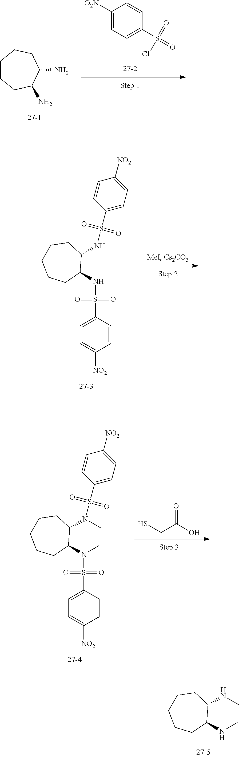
N(C1C(NC)CCCCC1)C.SCC(O)=O.N(C1C(N(C)S(C2=CC=C([NO2])C=C2)(=O)=O)CCCCC1)(C)S(C1=CC=C([NO2])C=C1)(=O)=O.N(C1C(NS(C2=CC=C([NO2])C=C2)(=O)=O)CCCCC1)S(C1=CC=C([NO2])C=C1)(=O)=O.C1([O2N])=CC=C(S(=O)(=O)Cl)C=C1.C1CCC(N)C(N)CC1
